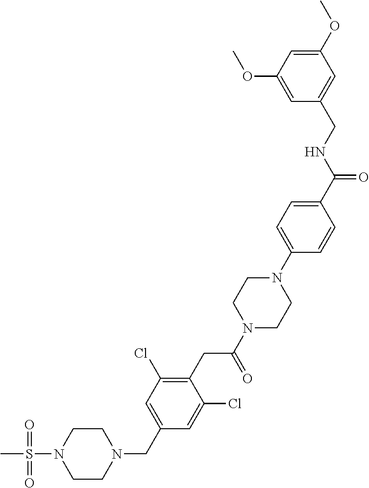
C1CN(S(C)(=O)=O)CCN1CC1=CC(Cl)=C(CC(N2CCN(C3=CC=C(C(NCC4=CC(OC)=CC(OC)=C4)=O)C=C3)CC2)=O)C(Cl)=C1
